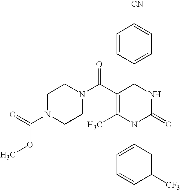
C1=CC(C2C(C(=O)N3CCN(C(=O)OC)CC3)=C(C)N(C3=CC=CC([CF3])=C3)C(=O)N2)=CC=C1[CN]
